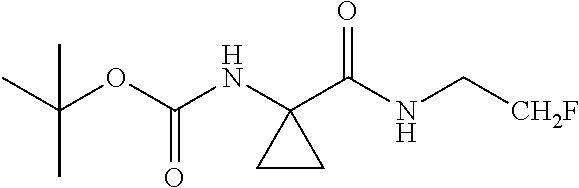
CC(OC(NC1(C(NC[CH2F])=O)CC1)=O)(C)C
